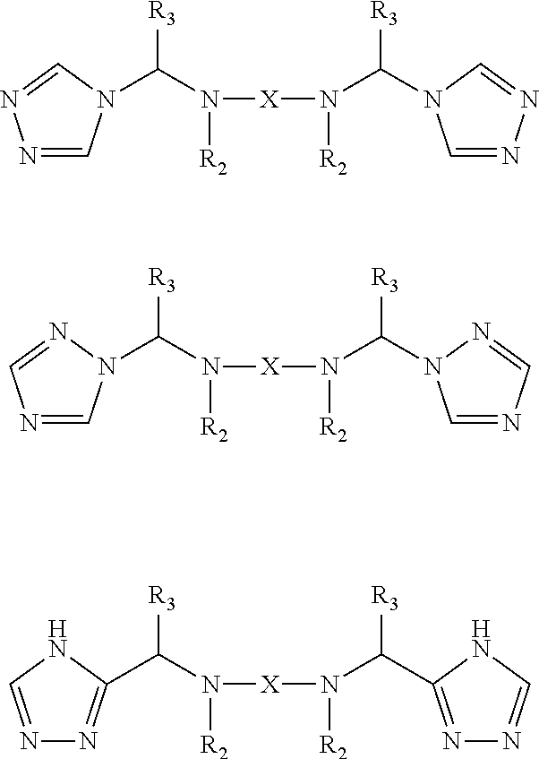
N1=CN(C(N([X]N([R2])C([R3])N2C=NN=C2)[R2])[R3])C=N1.N1=CN(C(N([X]N([R2])C([R3])N2C=NC=N2)[R2])[R3])N=C1.N1=CNC(C(N([X]N([R2])C([R3])C2=NN=CN2)[R2])[R3])=N1
